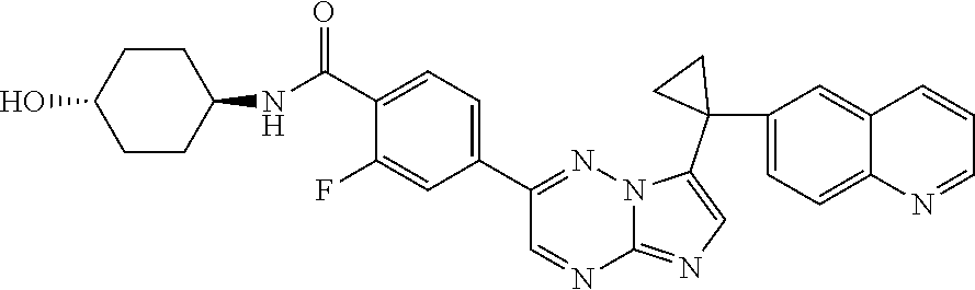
C1(C2=CC=C(C(=O)NC3CCC(O)CC3)C(F)=C2)=NN2C(=NC=C2C2(C3=CC=C4C(=C3)C=CC=N4)CC2)N=C1
